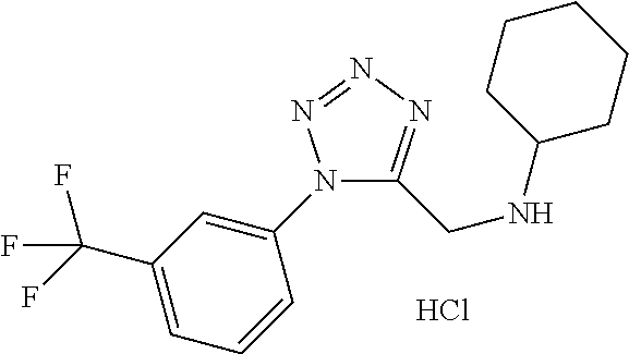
N1(C2=CC(C(F)(F)F)=CC=C2)C(CNC2CCCCC2)=NN=N1.Cl
